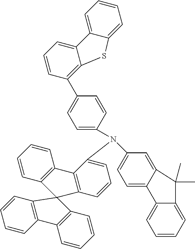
C1(C2=C3C(=CC=C2)C2=CC=CC=C2S3)=CC=C(N(C2=CC=C3C(=C2)C(C)(C)C2=CC=CC=C32)C2=CC=CC3=C2C2=C(C=CC=C2)C32C3=C(C=CC=C3)C3=C2C=CC=C3)C=C1
